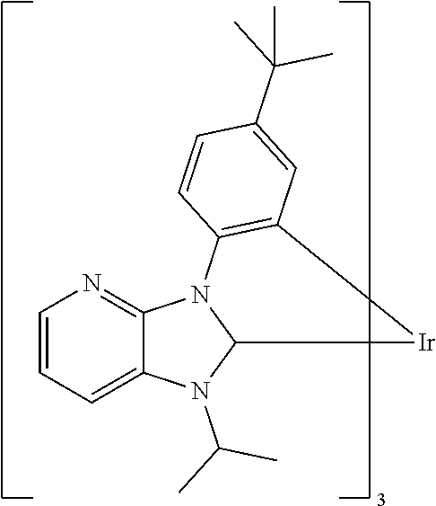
C1=CC=C2C(=N1)N1C(N2C(C)C)[Ir]C2=C1C=CC(C(C)(C)C)=C2
